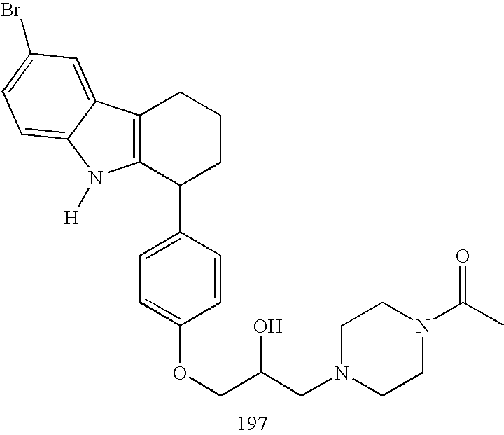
C12=C(C(C3=CC=C(OCC(CN4CCN(C(C)=O)CC4)O)C=C3)CCC1)N([H])C1=CC=C(Br)C=C21
